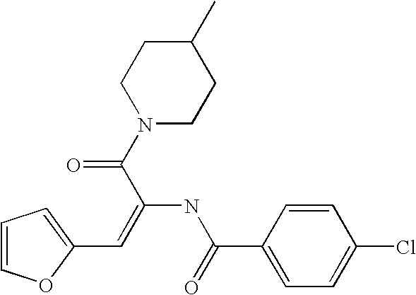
C1=COC(C=C(NC(C2=CC=C(Cl)C=C2)=O)C(N2CCC(C)CC2)=O)=C1
